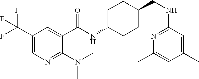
C1(C(F)(F)F)=CN=C(N(C)C)C(C(NC2CCC(CNC3=NC(C)=CC(C)=C3)CC2)=O)=C1
